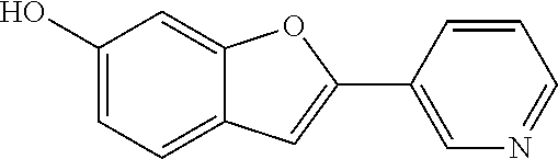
C1(O)=CC=C2C(=C1)OC(C1=CN=CC=C1)=C2
